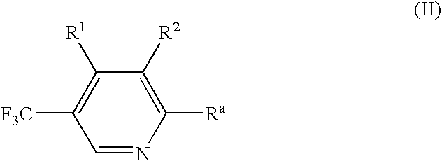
C1([R2])=C([Ra])N=CC([F3C])=C1[R1]
